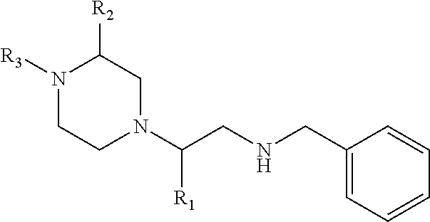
C1(CNCC(N2CC([R2])N([R3])CC2)[R1])=CC=CC=C1
